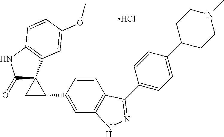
C1(=O)NC2=C(C=C(OC)C=C2)C12C(C1=CC3=C(C=C1)C(C1=CC=C(C4CCN(C)CC4)C=C1)=NN3)C2.Cl
